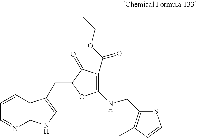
C1=CC2=C(N=C1)NC=C2C=C1OC(NCC2=C(C)C=CS2)=C(C(OCC)=O)C1=O
